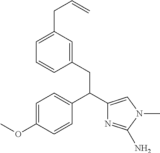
C1=C(OC)C=CC(C(C2=CN(C)C(N)=N2)CC2=CC(CC=C)=CC=C2)=C1
